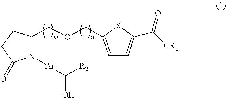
N1([Ar]C([R2])O)C(COCC2=CC=C(C([OR1])=O)S2)CCC1=O
